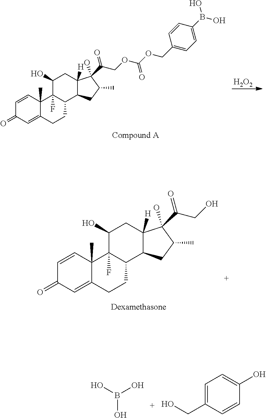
C12(F)C(O)CC3([H])C(C1CCC1=CC(=O)C=CC21C)CC(C)C3(O)C(=O)COC(=O)OCC1=CC=C(B(O)O)C=C1.[H2O2].C12(F)C(O)CC3([H])C(C1CCC1=CC(=O)C=CC21C)CC(C)C3(O)C(=O)CO.B(O)(O)O.C1=C(CO)C=CC(O)=C1
